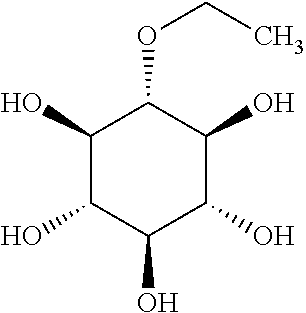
C1(O)C(O)C(O)C(O)C(O)C1OCC
